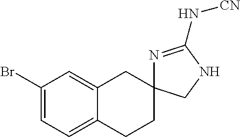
C1(Br)=CC=C2C(=C1)CC1(CC2)N=C(N[CN])NC1
